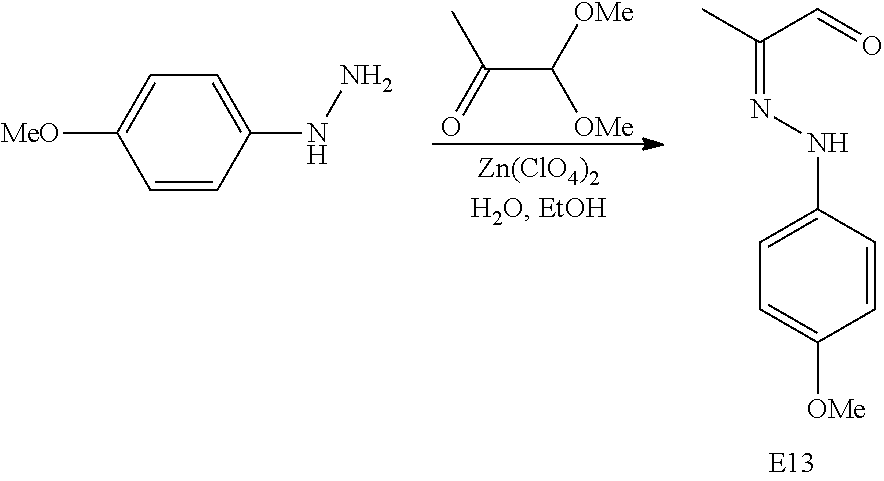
CC(C([OMe])[OMe])=O.C1=CC(NN=C(C)C=O)=CC=C1[OMe].C1=CC(NN)=CC=C1[MeO]
